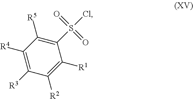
C1(S(Cl)(=O)=O)=C([R5])C([R4])=C([R3])C([R2])=C1[R1]
